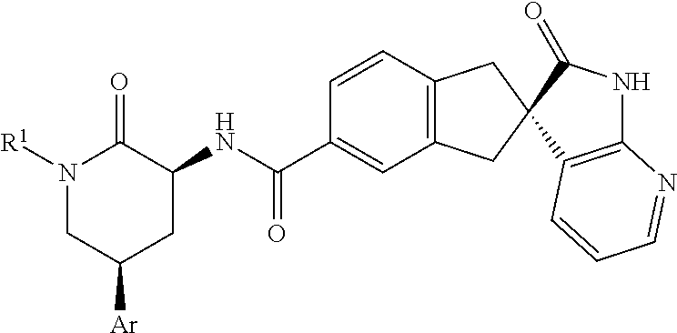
N1([R1])CC([Ar])CC(NC(C2=CC3=C(C=C2)CC2(C3)C3=C(NC2=O)N=CC=C3)=O)C1=O
